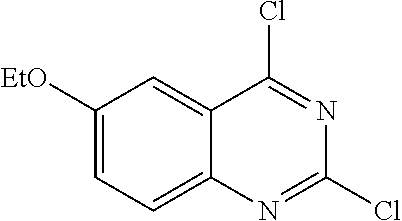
C1([EtO])=CC=C2C(=C1)C(Cl)=NC(Cl)=N2
